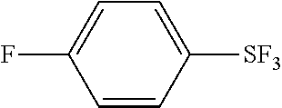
C1=C(F)C=CC([SF3])=C1
